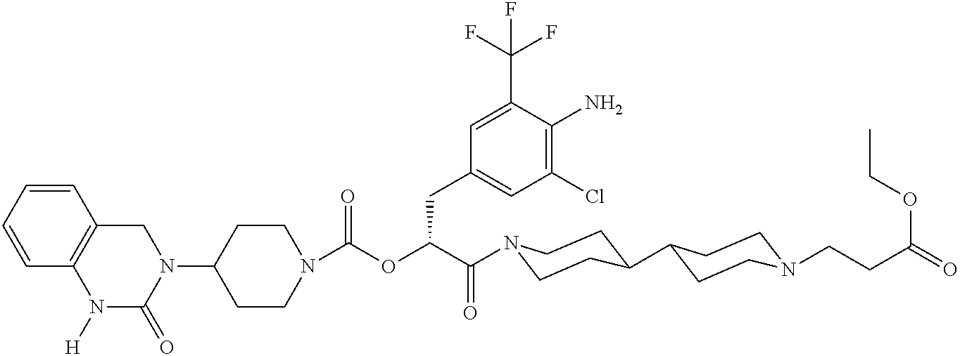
N1(C2CCN(C(=O)OC(C(=O)N3CCC(C4CCN(CCC(=O)OCC)CC4)CC3)CC3=CC(Cl)=C(N)C(C(F)(F)F)=C3)CC2)CC2=C(N([H])C1=O)C=CC=C2
